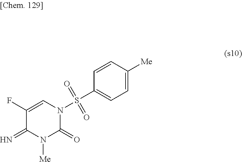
C1(F)=CN(S(=O)(C2=CC=C([Me])C=C2)=O)C(=O)N([Me])C1=N
